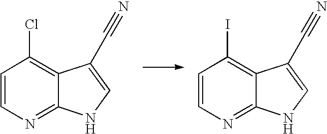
C1=CN=C2C(=C1Cl)C(C#N)=CN2.C1=CN=C2C(=C1I)C(C#N)=CN2
